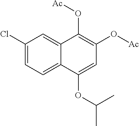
C1(Cl)=CC=C2C(=C1)C(O[Ac])=C(O[Ac])C=C2OC(C)C
